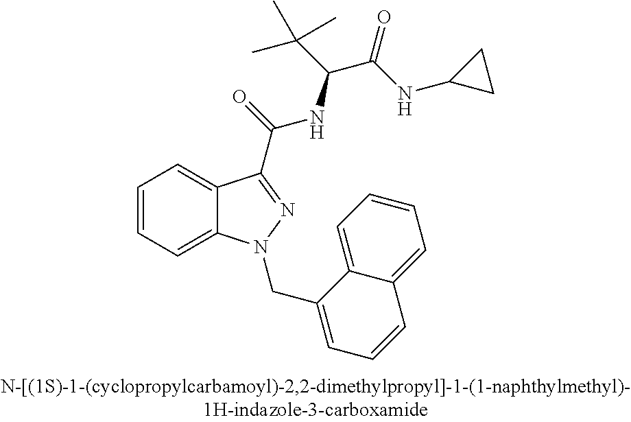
C1=CC=C2C(=C1)C(C(=O)NC(C(=O)NC1CC1)C(C)(C)C)=NN2CC1=CC=CC2=CC=CC=C12
